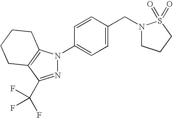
N1=C(C(F)(F)F)C2=C(N1C1=CC=C(CN3CCCS3(=O)=O)C=C1)CCCC2
